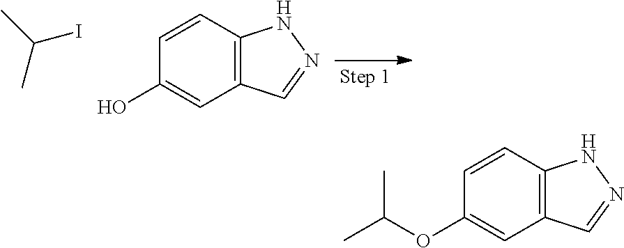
C12=C(C=CC(O)=C1)NN=C2.C(C)(I)C.C12=C(C=CC(OC(C)C)=C1)NN=C2
